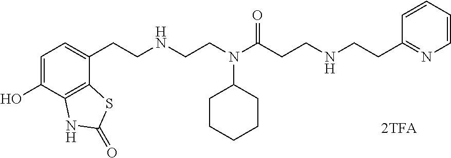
C1=C(O)C2=C(C(CCNCCN(C(CCNCCC3=NC=CC=C3)=O)C3CCCCC3)=C1)SC(=O)N2
